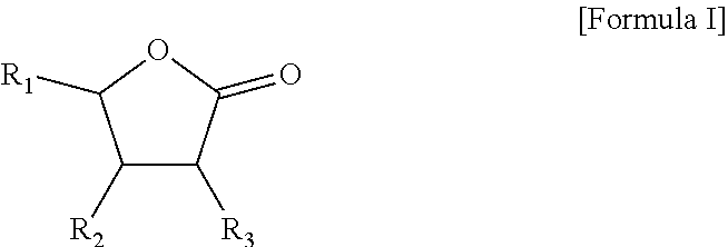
C1([R2])C([R3])C(=O)OC1[R1]
